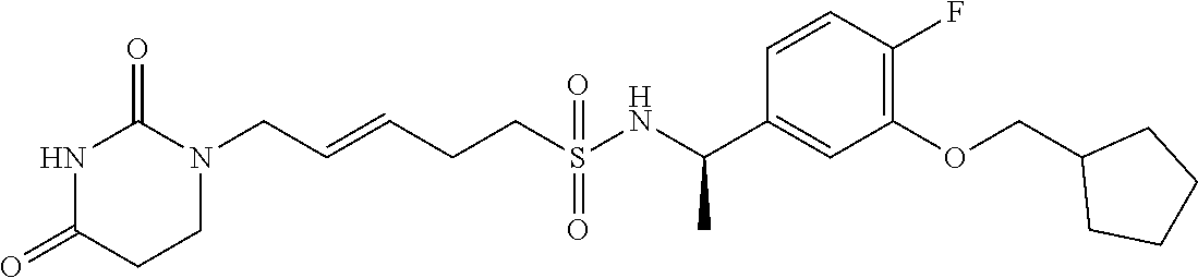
N1C(=O)CCN(CC=CCCS(NC(C2=CC(OCC3CCCC3)=C(F)C=C2)C)(=O)=O)C1=O
